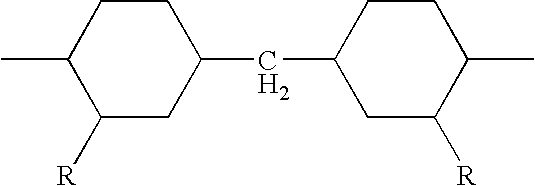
C1(C)C([R])CC(CC2CC([R])C(C)CC2)CC1
